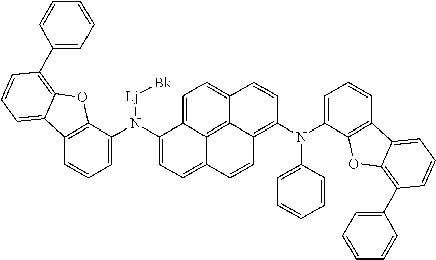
[Lj]([Bk])N(C1=CC=C2C3=C4C(=C(N(C5=CC=CC6=C5OC5=C(C7=CC=CC=C7)C=CC=C65)C5=CC=CC=C5)C=CC4=CC=C13)C=C2)C1=CC=CC2=C1OC1=C(C3=CC=CC=C3)C=CC=C21
